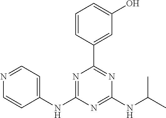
C1(NC2=NC(C3=CC(O)=CC=C3)=NC(NC(C)C)=N2)=CC=NC=C1
